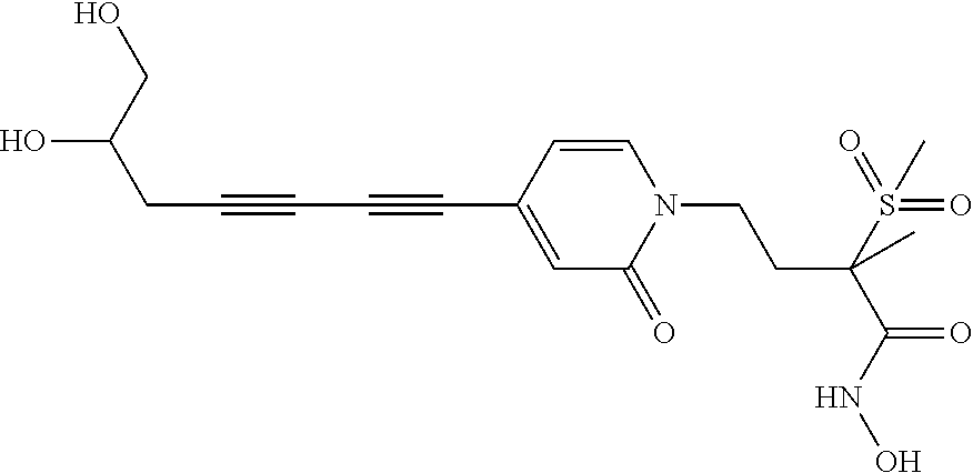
C1=CC(C#CC#CCC(CO)O)=CC(=O)N1CCC(S(=O)(=O)C)(C(=O)NO)C
